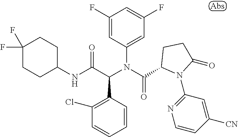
C1=CC(C(C(NC2CCC(F)(F)CC2)=O)N(C(=O)C2N(C3=NC=CC([CN])=C3)C(=O)CC2)C2=CC(F)=CC(F)=C2)=C(Cl)C=C1
